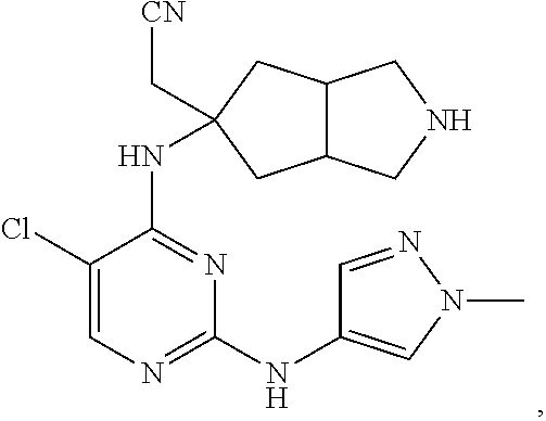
N1=C(NC2(C[CN])CC3C(C2)CNC3)C(Cl)=CN=C1NC1=CN(C)N=C1
